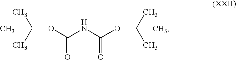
CC(OC(NC(OC(C)(C)C)=O)=O)(C)C
